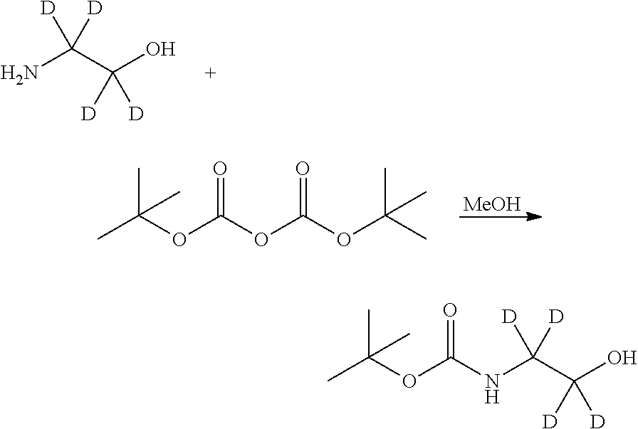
NC(C(O)([D])[D])([D])[D].CC(OC(OC(OC(C)(C)C)=O)=O)(C)C.[MeOH].N(C(C(O)([D])[D])([D])[D])C(OC(C)(C)C)=O
